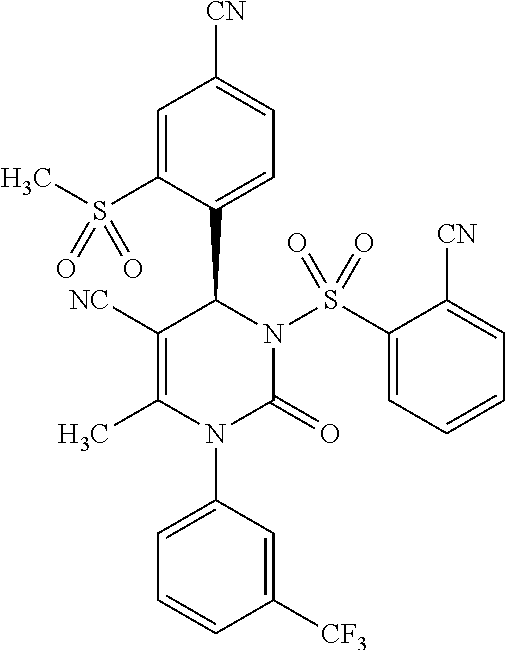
C1=C(S(C)(=O)=O)C(C2N(S(C3=CC=CC=C3[CN])(=O)=O)C(=O)N(C3=CC=CC([CF3])=C3)C(C)=C2[NC])=CC=C1[CN]
